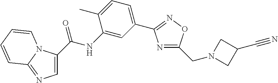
C1=C(C(NC2=CC(C3=NOC(CN4CC(C#N)C4)=N3)=CC=C2C)=O)N2C(=N1)C=CC=C2
